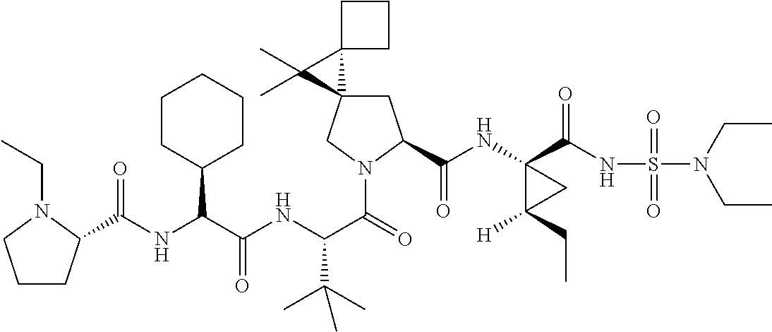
C(NC(C(NC(C(=O)N1CC2(CC1C(=O)NC1(C(=O)NS(=O)(=O)N(CC)CC)C([H])(CC)C1)C1(C2(C)C)CCC1)C(C)(C)C)=O)C1CCCCC1)(=O)C1CCCN1CC
